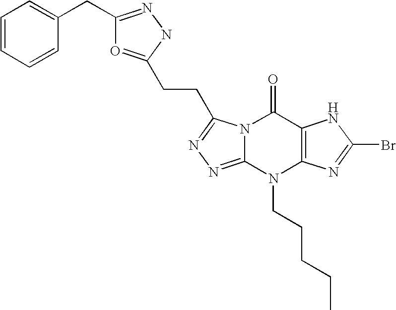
N12C(=NN=C1CCC1=OC(CC3=CC=CC=C3)=NN1)N(CCCCC)C1=C(C2=O)NC(Br)=N1
